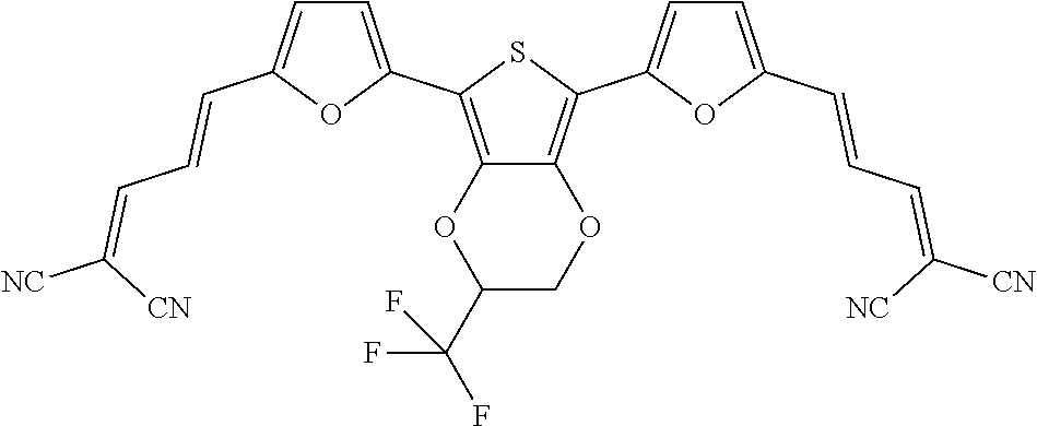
C1=C(C2=C3C(=C(C4=CC=C(C=CC=C([NC])[CN])O4)S2)OCC(C(F)(F)F)O3)OC(C=CC=C([CN])[NC])=C1
